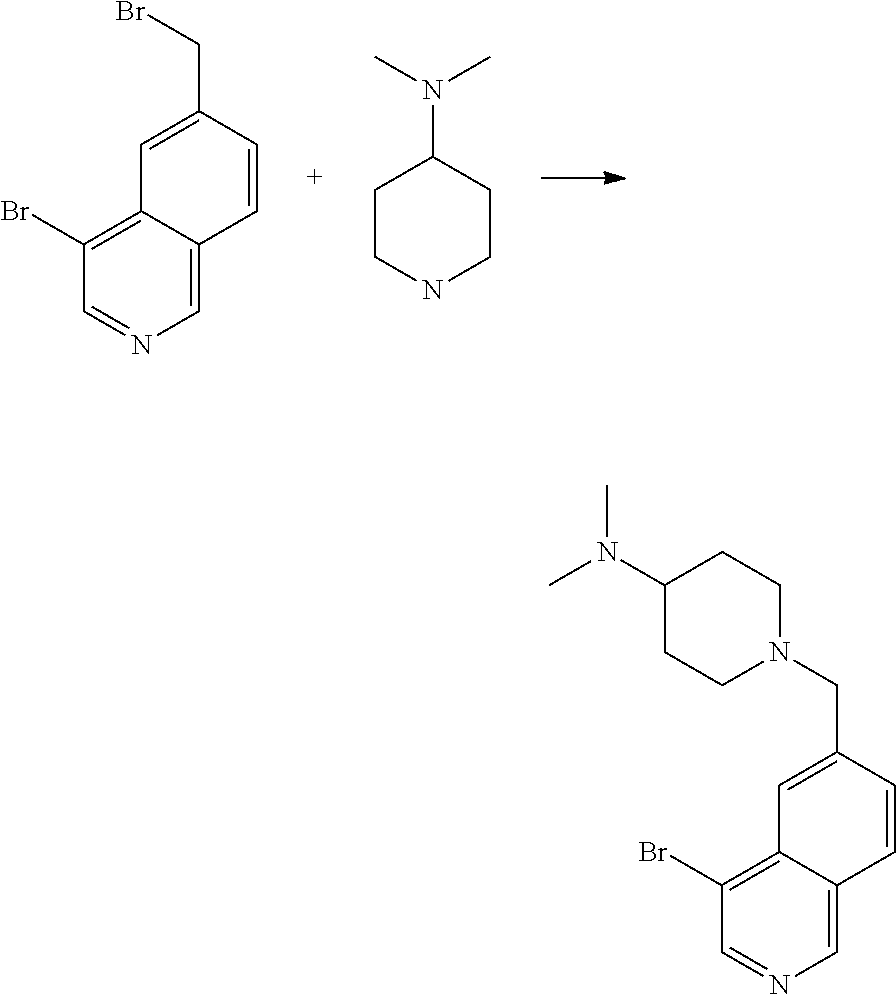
C1=C(CBr)C=CC2=CN=CC(Br)=C12.C1CNCCC1N(C)C.C1=C(CN2CCC(N(C)C)CC2)C=CC2=CN=CC(Br)=C12
